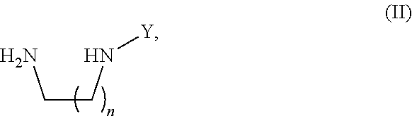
C(CN[Y])N
